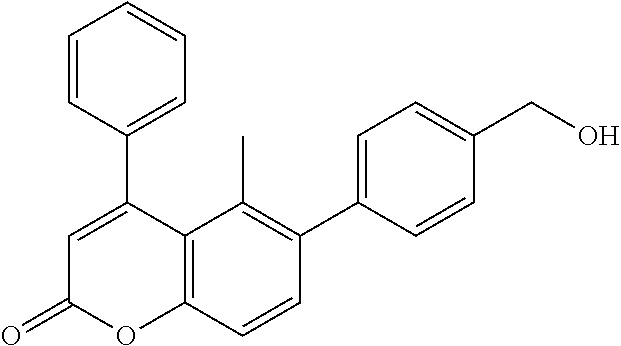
C1(C2=CC(=O)OC3=C2C(C)=C(C2=CC=C(CO)C=C2)C=C3)=CC=CC=C1
